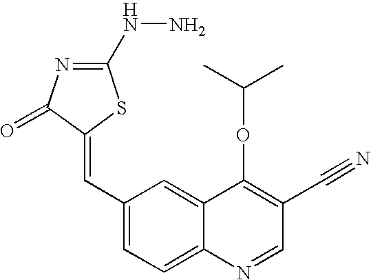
C1(C=C2C(=O)N=C(NN)S2)=CC=C2C(=C1)C(OC(C)C)=C(C#N)C=N2
